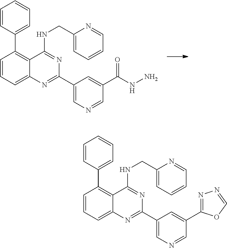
C1=CC=C2C(=C1C1=CC=CC=C1)C(NCC1=CC=CC=N1)=NC(C1=CN=CC(C(NN)=O)=C1)=N2.C1=CC=C2C(=C1C1=CC=CC=C1)C(NCC1=CC=CC=N1)=NC(C1=CN=CC(C3=NN=CO3)=C1)=N2
